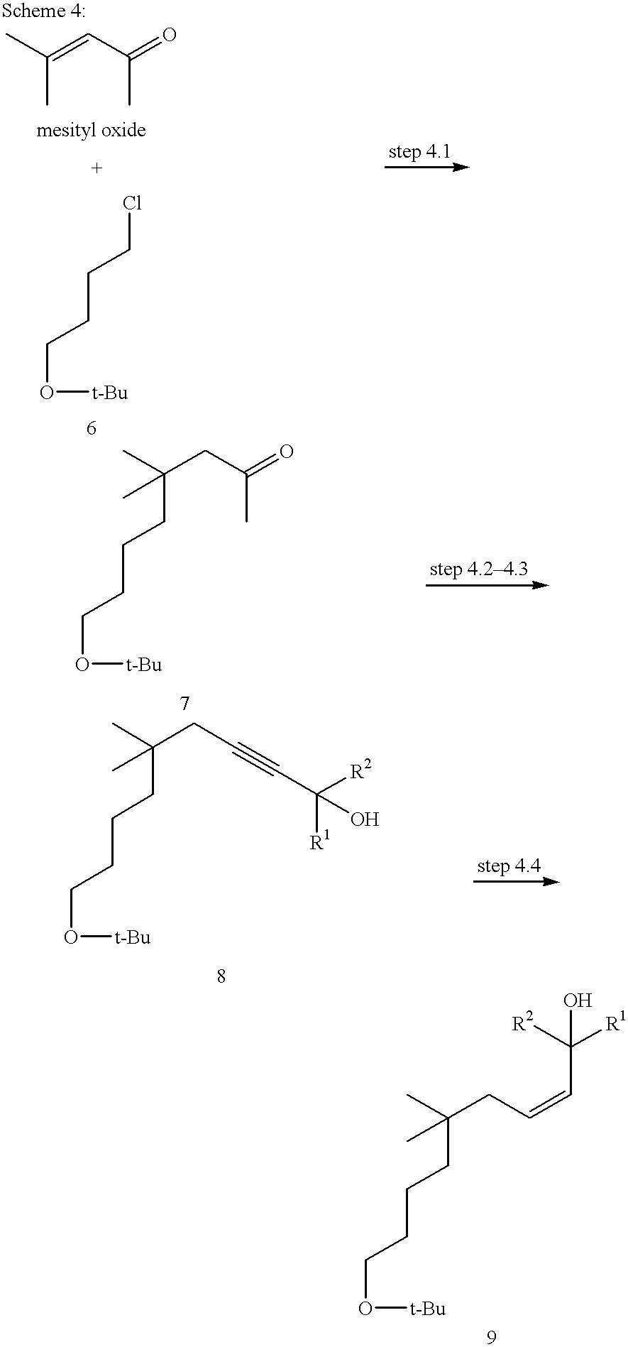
CC(C)=CC(=O)C.C(O[t-Bu])CCCCl.C(O[t-Bu])CCCC(C)(C)CC(=O)C.C(O[t-Bu])CCCC(C)(C)CC#CC([R1])([R2])O.C(O[t-Bu])CCCC(C)(C)CC=CC([R1])(O)[R2]
